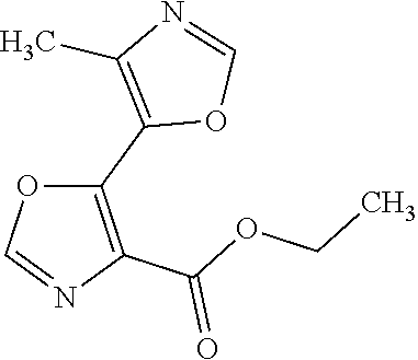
C1(C2=C(C)N=CO2)=C(C(OCC)=O)N=CO1
